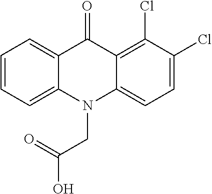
C12=CC=C(Cl)C(Cl)=C1C(=O)C1=CC=CC=C1N2CC(=O)O
